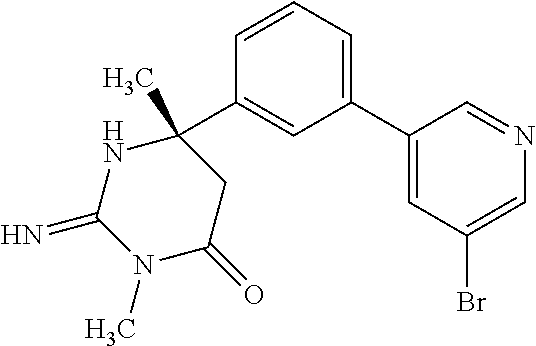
C1=CC(C2(C)NC(=N)N(C)C(=O)C2)=CC(C2=CC(Br)=CN=C2)=C1
